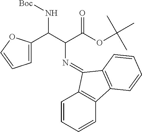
C1=C(C(C(C(OC(C)(C)C)=O)N=C2C3=C(C=CC=C3)C3=C2C=CC=C3)N[Boc])OC=C1
